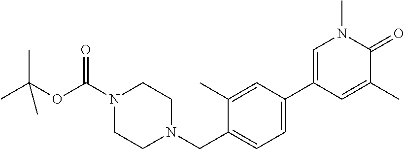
C1(C)=CC(C2=CN(C)C(=O)C(C)=C2)=CC=C1CN1CCN(C(OC(C)(C)C)=O)CC1
